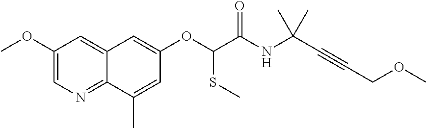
C1(OC)=CN=C2C(=C1)C=C(OC(C(NC(C#CCOC)(C)C)=O)SC)C=C2C
